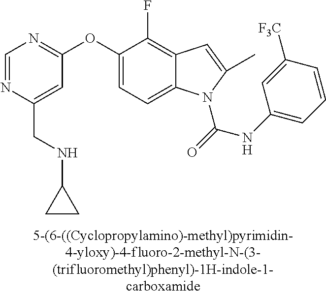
C1=NC(CNC2CC2)=CC(OC2=CC=C3C(=C2F)C=C(C)N3C(=O)NC2=CC=CC([F3C])=C2)=N1
